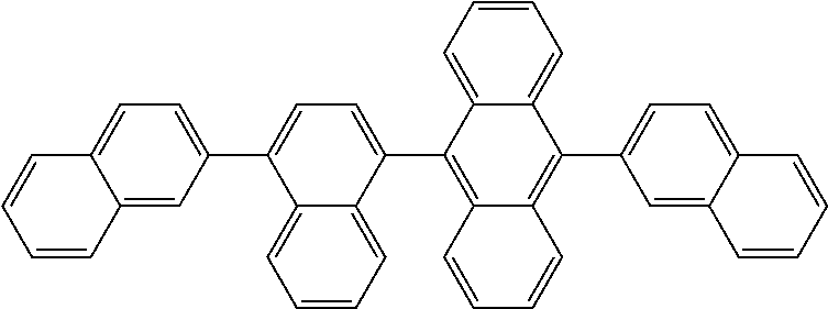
C1=C2C(C3=C4C(=C(C5=CC=C6C=CC=CC6=C5)C5=CC=CC=C35)C=CC=C4)=CC=C(C3=CC=C4C(=C3)C=CC=C4)C2=CC=C1
